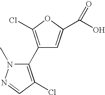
C1(C2=C(Cl)C=NN2C)=C(Cl)OC(C(O)=O)=C1
